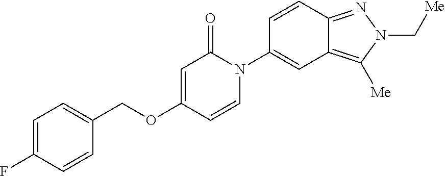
C(OC1=CC(=O)N(C2=CC3=C([Me])N(C[Me])N=C3C=C2)C=C1)C1=CC=C(F)C=C1
